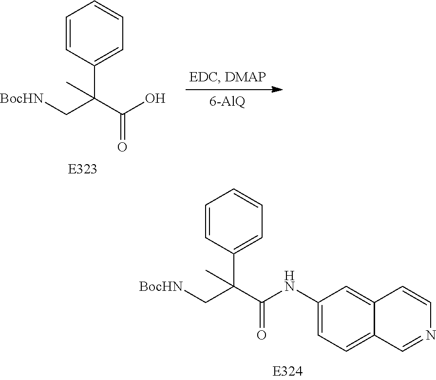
[BocHN]CC(C1=CC=CC=C1)(C(=O)NC1=CC=C2C(=C1)C=CN=C2)C.[BocHN]CC(C1=CC=CC=C1)(C(=O)O)C
